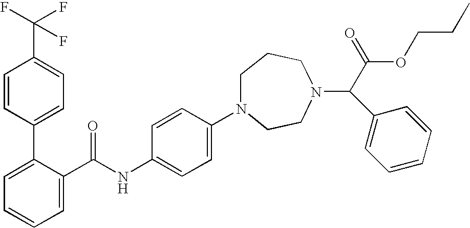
N1(C2=CC=C(NC(C3=CC=CC=C3C3=CC=C(C(F)(F)F)C=C3)=O)C=C2)CCCN(C(C(OCCC)=O)C2=CC=CC=C2)CC1
